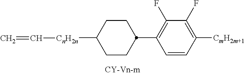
[CnH2n](C1CCC(C2=C(F)C(F)=C([CmH2m+1])C=C2)CC1)C=C
